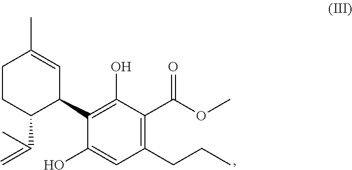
C1(CCC)=C(C(OC)=O)C(O)=C(C2C=C(C)CCC2C(C)=C)C(O)=C1
